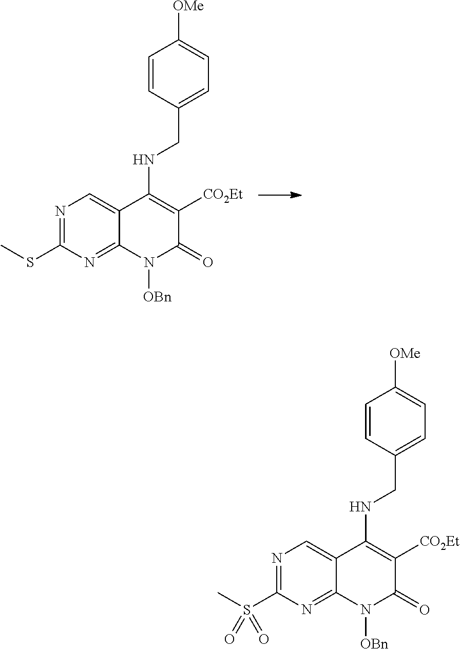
N1=C(SC)N=C2C(=C1)C(NCC1=CC=C([OMe])C=C1)=C([CO2Et])C(=O)N2[OBn].N1=C(S(C)(=O)=O)N=C2C(=C1)C(NCC1=CC=C([OMe])C=C1)=C([CO2Et])C(=O)N2[OBn]
